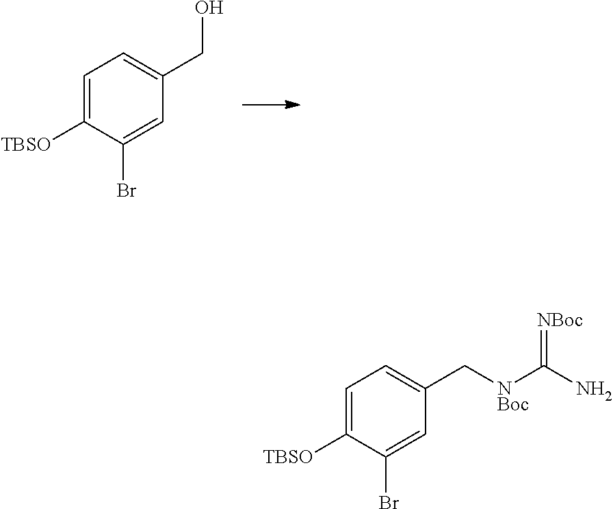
C1=C([TBSO])C(Br)=CC(CO)=C1.C1=C([TBSO])C(Br)=CC(C[NBoc]C(N)=[NBoc])=C1
